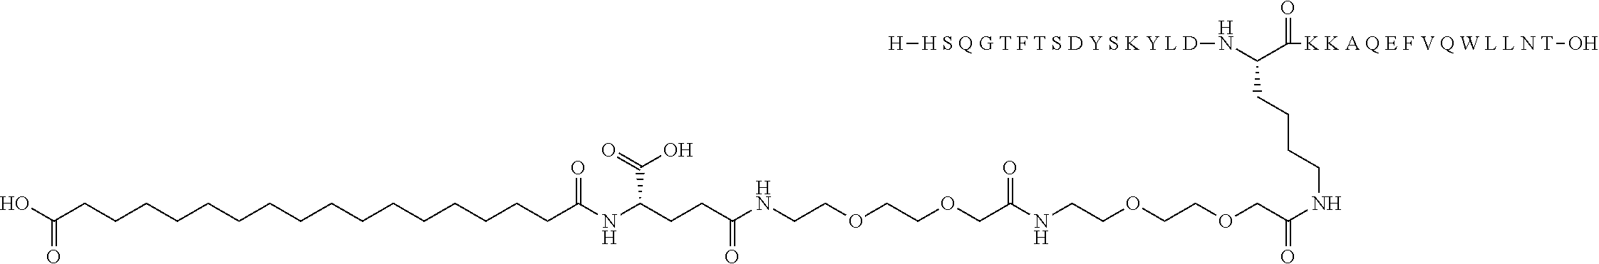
OC(CCCCCCCCCCCCCCCCC(NC(CCC(NCCOCCOCC(NCCOCCOCC(=O)NCCCCC(N[H S Q G T F T S D Y S K Y L D][H])C([K K A Q E F V Q W L L N T]O)=O)=O)=O)C(=O)O)=O)=O
